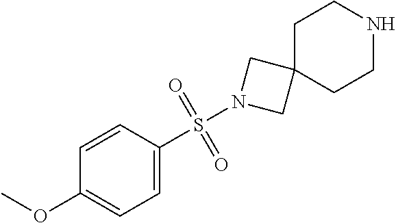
C1=C(S(N2CC3(C2)CCNCC3)(=O)=O)C=CC(OC)=C1
